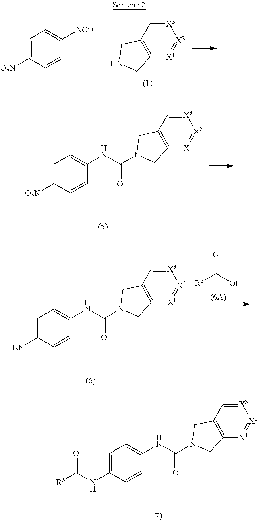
[X3]1=CC2=C([X1]=[X2]1)CN(C(NC1=CC=C(NC([R5])=O)C=C1)=O)C2.[X3]1=CC2=C([X1]=[X2]1)CNC2.C1=C([O2N])C=CC([NCO])=C1.[X3]1=CC2=C([X1]=[X2]1)CN(C(NC1=CC=C([O2N])C=C1)=O)C2.[X3]1=CC2=C([X1]=[X2]1)CN(C(NC1=CC=C(N)C=C1)=O)C2.[R5]C(=O)O
